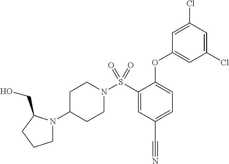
S(C1=CC(C#N)=CC=C1OC1=CC(Cl)=CC(Cl)=C1)(N1CCC(N2CCCC2CO)CC1)(=O)=O
